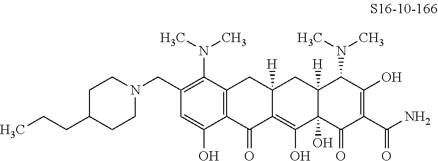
C1(CN2CCC(CCC)CC2)=C(N(C)C)C2=C(C(O)=C1)C(=O)C1=C(O)C3(O)C([H])(CC1([H])C2)C(N(C)C)C(O)=C(C(N)=O)C3=O
